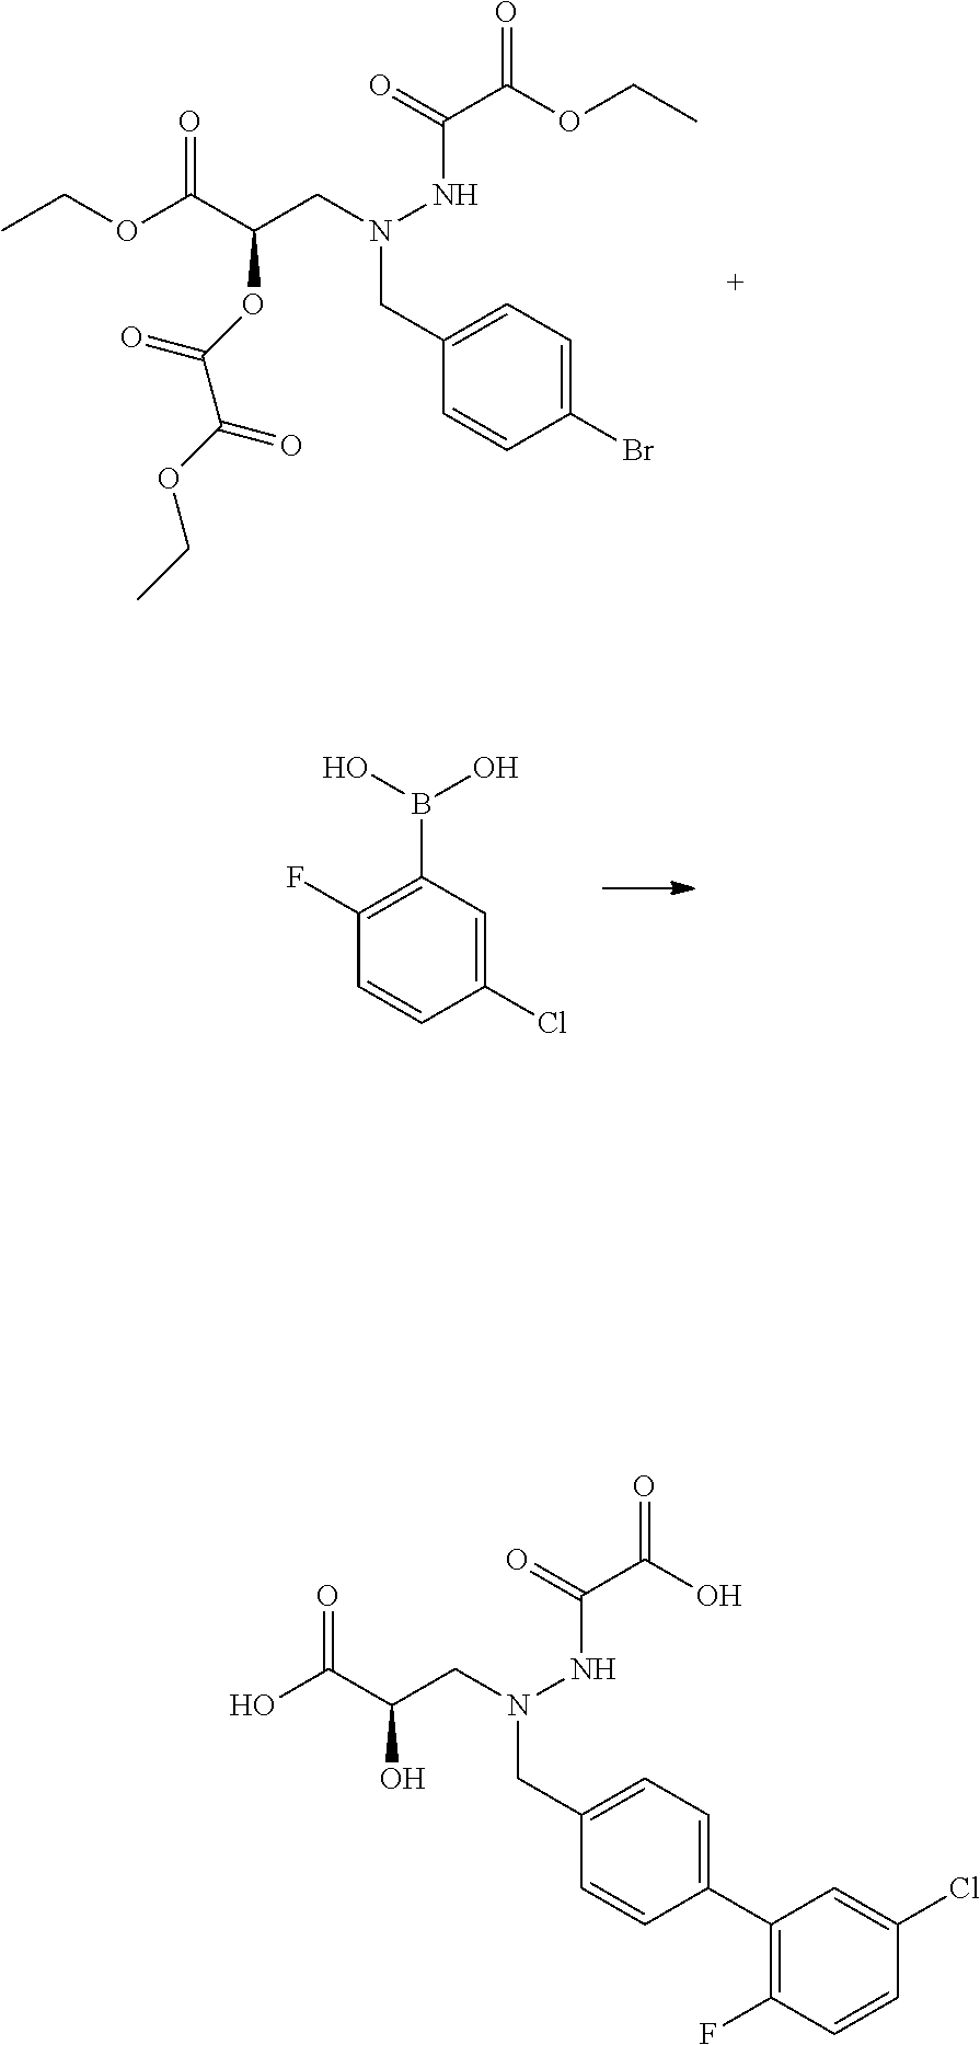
CCOC(C(CN(NC(C(OCC)=O)=O)CC1=CC=C(Br)C=C1)OC(C(OCC)=O)=O)=O.C1(Cl)=CC(B(O)O)=C(F)C=C1.OC(C(CN(NC(C(O)=O)=O)CC1=CC=C(C2=C(F)C=CC(Cl)=C2)C=C1)O)=O
